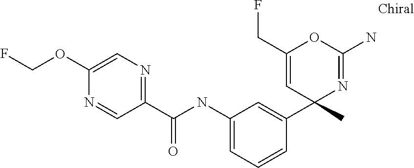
C1=C(OCF)N=CC(C(NC2=CC=CC(C3(C)N=C(N)OC(CF)=C3)=C2)=O)=N1
